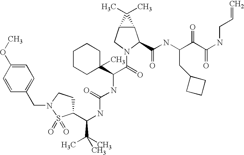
C12C(CN(C(C(NC(NC(C(C)(C)C)C3CCN(CC4=CC=C(OC)C=C4)S3(=O)=O)=O)C3(C)CCCCC3)=O)C1C(NC(C(C(NCC=C)=O)=O)CC1CCC1)=O)C2(C)C
